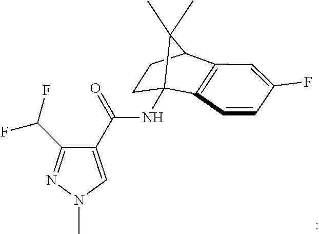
N(C12C3=C(C=C(F)C=C3)C(CC1)C2(C)C)C(=O)C1=CN(C)N=C1C(F)F
